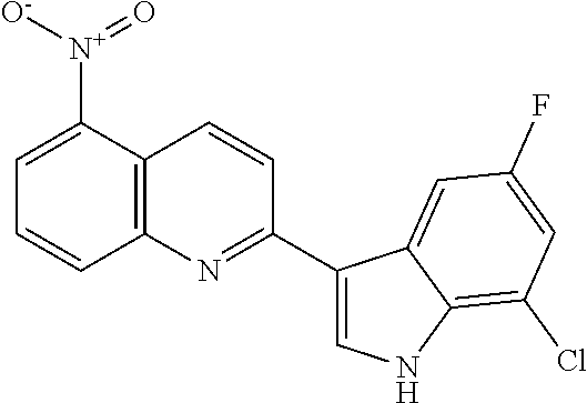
C12=C(C([N+]([O-])=O)=CC=C1)C=CC(C1=CNC3=C(Cl)C=C(F)C=C13)=N2
